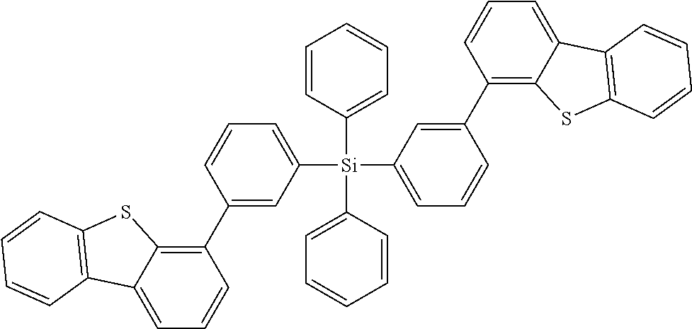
C1=CC=C([Si](C2=CC=CC(C3=C4C(=CC=C3)C3=C(S4)C=CC=C3)=C2)(C2=CC=CC=C2)C2=CC=CC=C2)C=C1C1=C2C(=CC=C1)C1=C(S2)C=CC=C1
